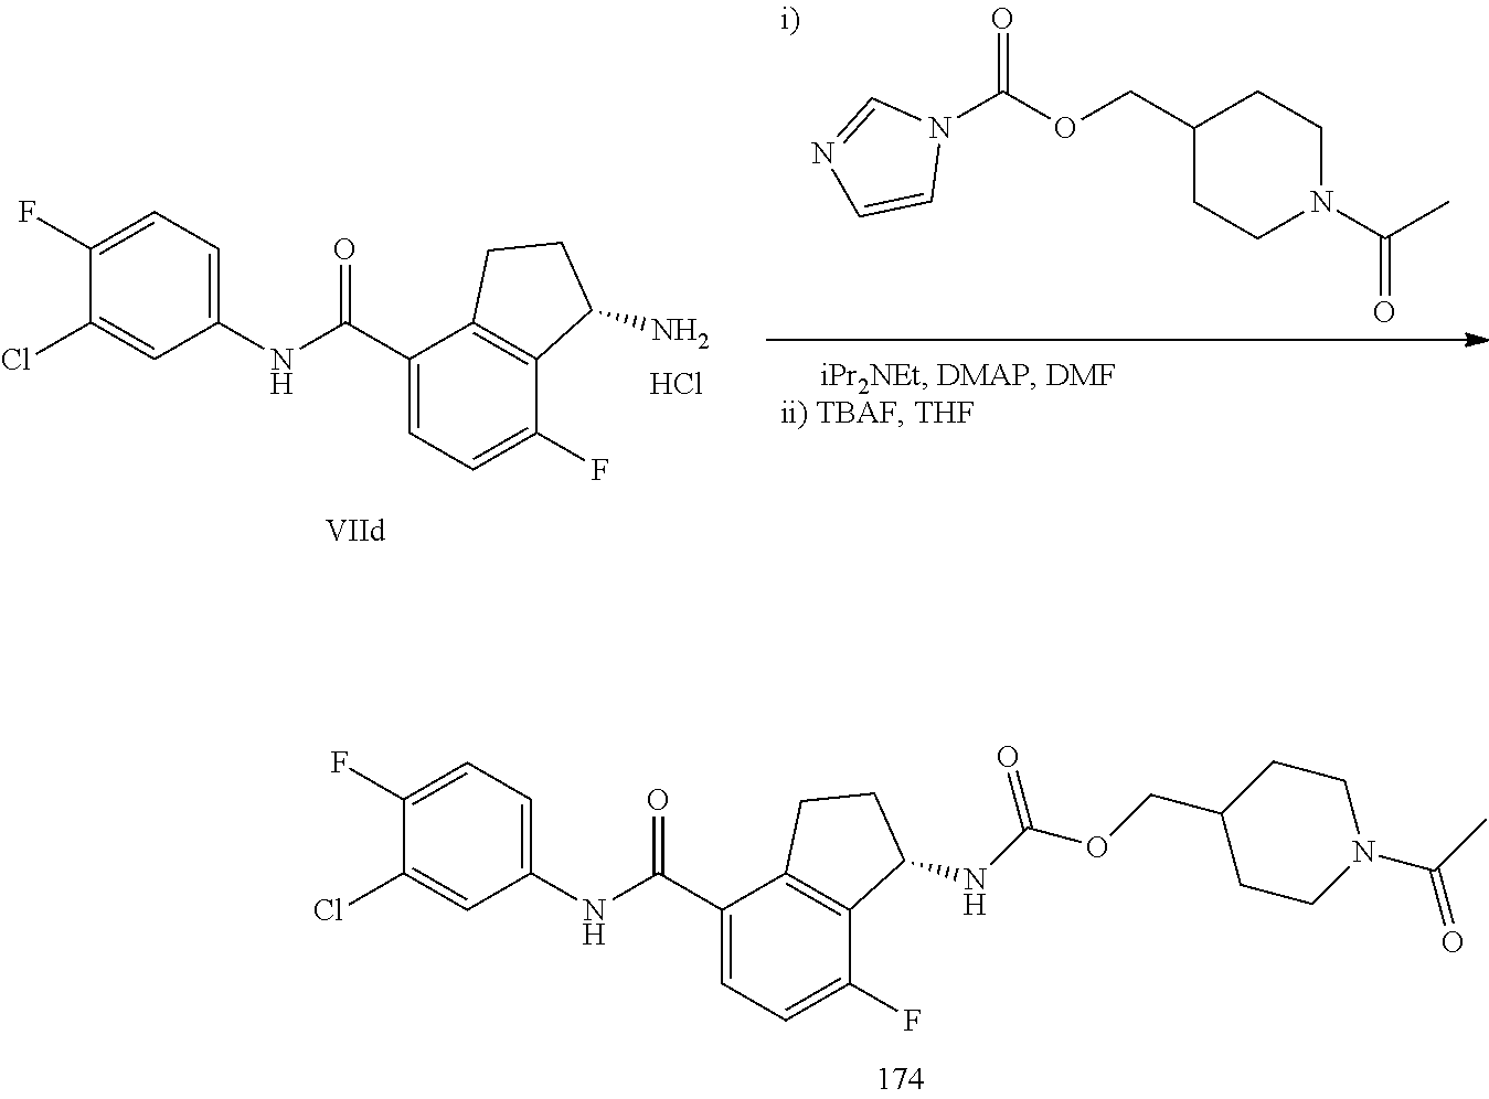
C1(Cl)=CC(NC(C2=CC=C(F)C3=C2CCC3NC(OCC2CCN(C(C)=O)CC2)=O)=O)=CC=C1F.N1(C(OCC2CCN(C(C)=O)CC2)=O)C=NC=C1.C1(Cl)=CC(NC(C2=CC=C(F)C3=C2CCC3N)=O)=CC=C1F.Cl
